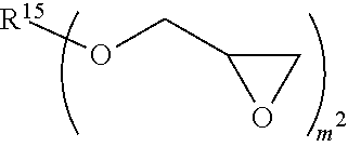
[R15]OCC1OC1
